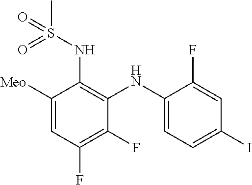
C1([Meo])=CC(F)=C(F)C(NC2=CC=C(I)C=C2F)=C1NS(C)(=O)=O
